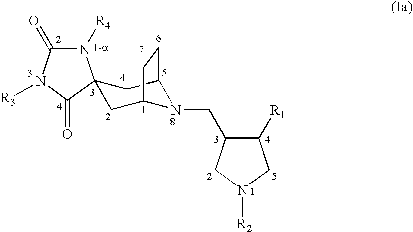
N1([R4])C(=O)N([R3])C(=O)C12CC1N(CC3C([R1])CN([R2])C3)C(C2)CC1
